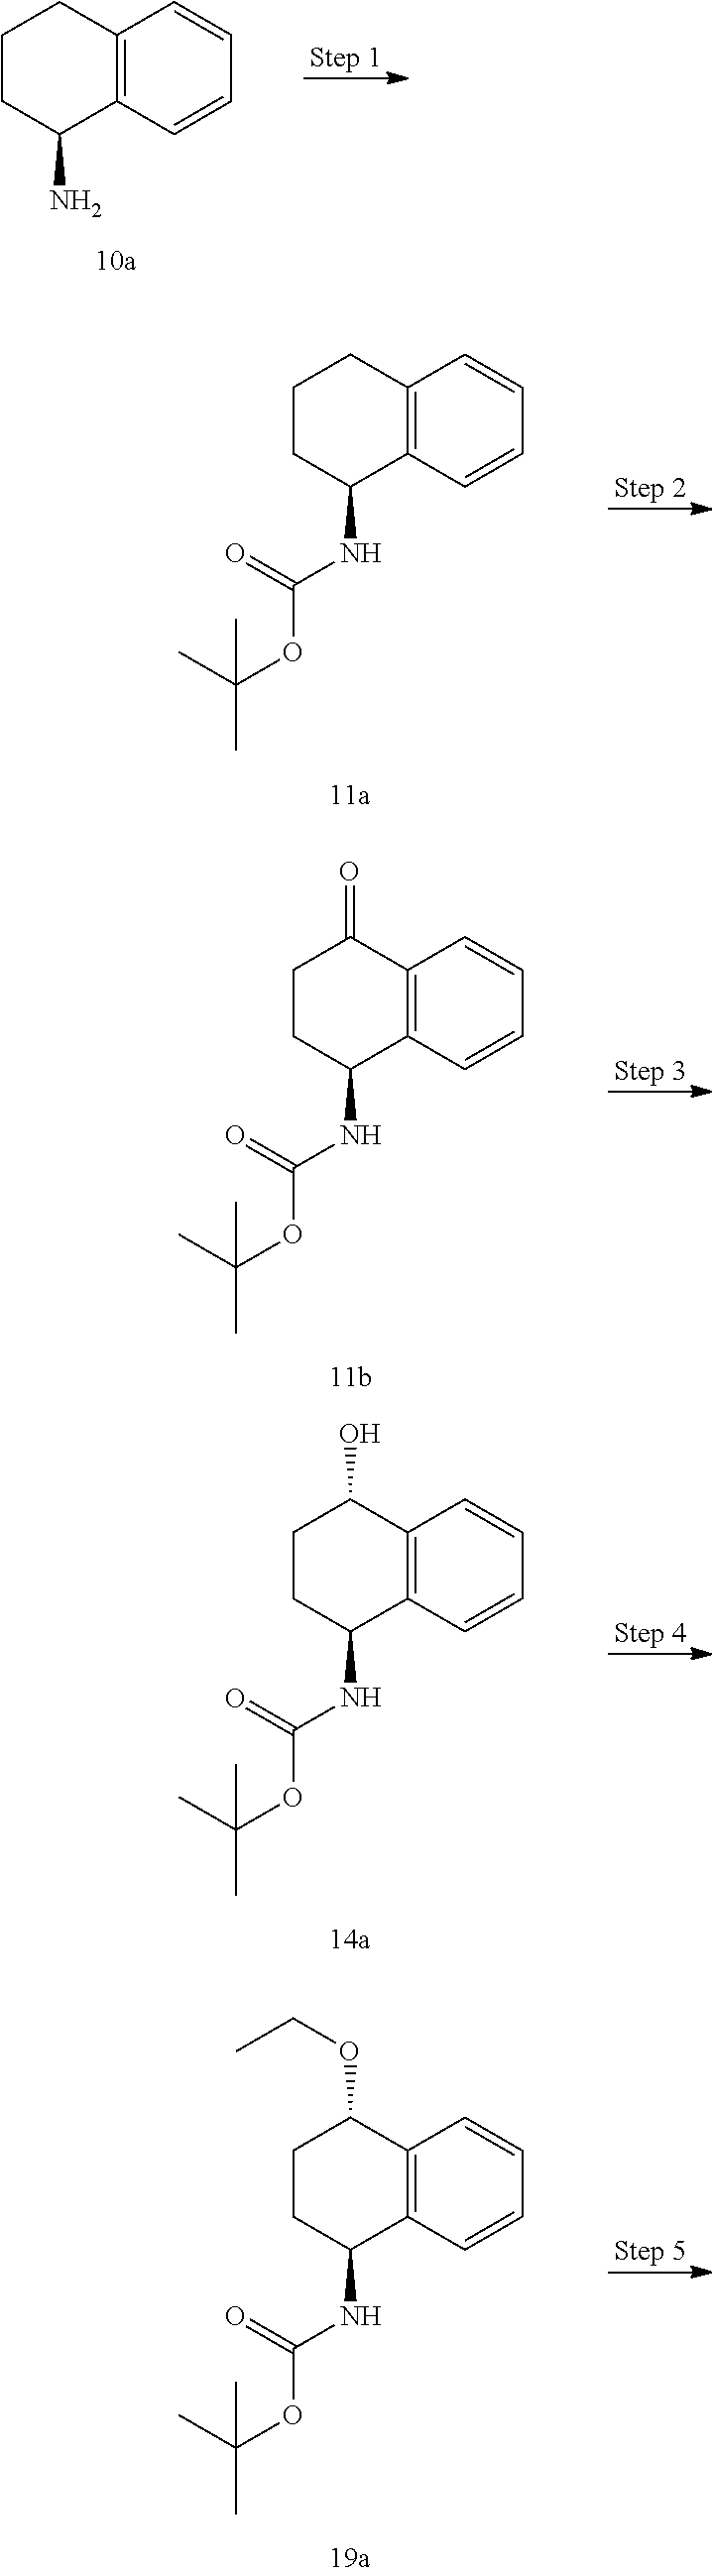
C12=C(C=CC=C1)C(N)CCC2.C12=C(C=CC=C1)C(NC(OC(C)(C)C)=O)CCC2.C12=C(C=CC=C1)C(NC(OC(C)(C)C)=O)CCC2=O.C12=C(C=CC=C1)C(NC(OC(C)(C)C)=O)CCC2O.C12=C(C=CC=C1)C(NC(OC(C)(C)C)=O)CCC2OCC
